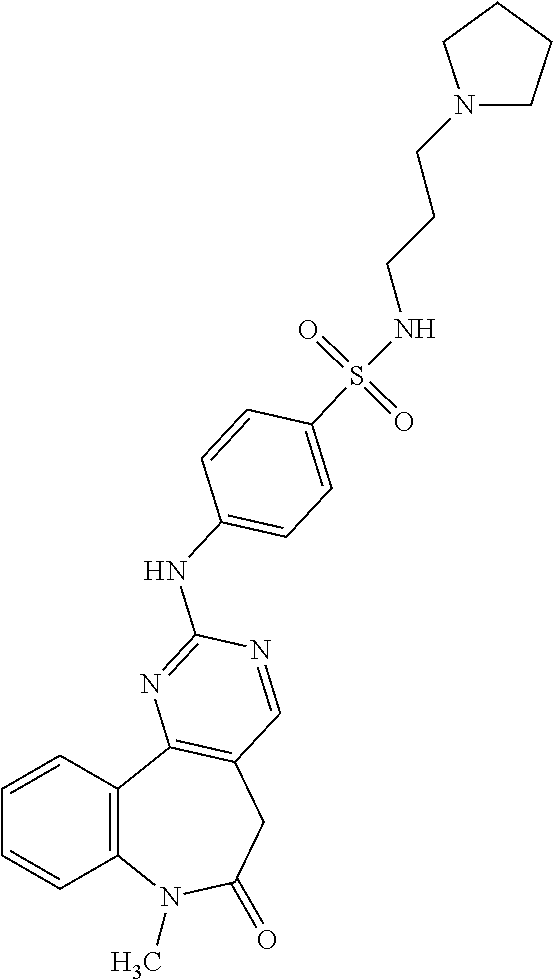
C1=CC2=C(C=C1)N(C)C(=O)CC1=C2N=C(NC2=CC=C(S(=O)(=O)NCCCN3CCCC3)C=C2)N=C1
